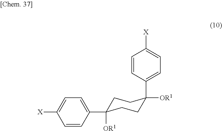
C1=CC(C2([OR1])CCC(C3=CC=C([X])C=C3)([OR1])CC2)=CC=C1[X]
